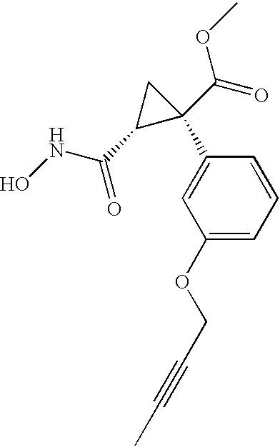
C1(C(NO)=O)C(C(=O)OC)(C2=CC(OCC#CC)=CC=C2)C1
